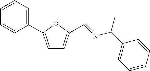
C1=C(C2=CC=CC=C2)OC(C=NC(C2=CC=CC=C2)C)=C1
